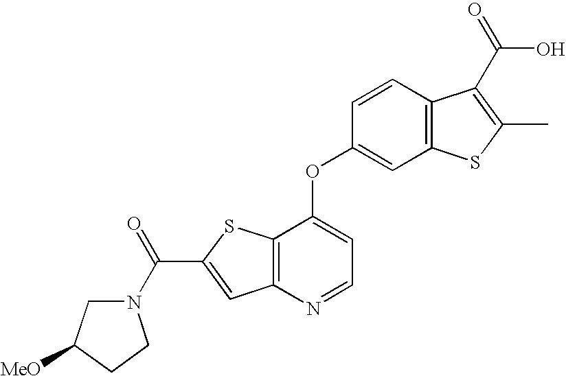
C12=C(N=CC=C1OC1=CC3=C(C=C1)C(C(O)=O)=C(C)S3)C=C(C(=O)N1CC([MeO])CC1)S2
